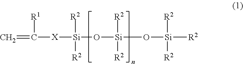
C=C([X][Si](O[Si](O[Si]([R2])([R2])[R2])([R2])[R2])([R2])[R2])[R1]
